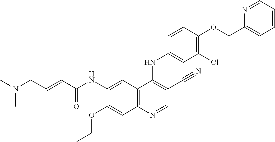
C12=C(N=CC(C#N)=C1NC1=CC(Cl)=C(OCC3=CC=CC=N3)C=C1)C=C(OCC)C(NC(C=CCN(C)C)=O)=C2
